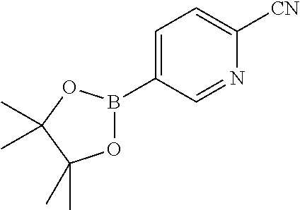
C1=C(B2OC(C)(C)C(C)(C)O2)C=NC([CN])=C1
